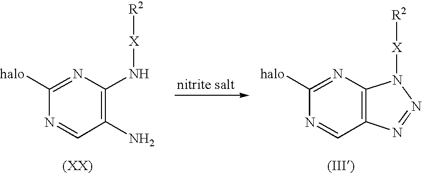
C1([halo])=NC(N[X][R2])=C(N)C=N1.C1([halo])=NC2=C(C=N1)N=NN2[X][R2]
